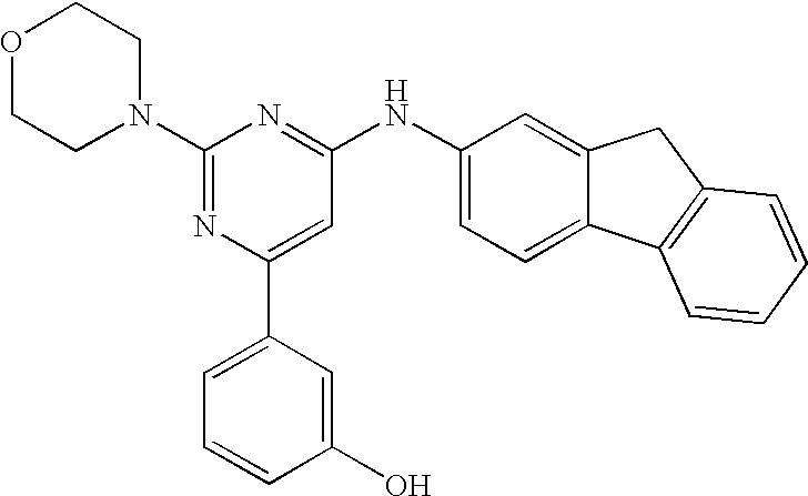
C1(N2CCOCC2)=NC(C2=CC=CC(O)=C2)=CC(NC2=CC=C3C(=C2)CC2=C3C=CC=C2)=N1
